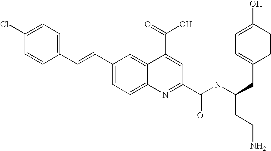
C1=C(Cl)C=CC(C=CC2=CC=C3C(=C2)C(C(O)=O)=CC(C(NC(CC2=CC=C(O)C=C2)CCN)=O)=N3)=C1
